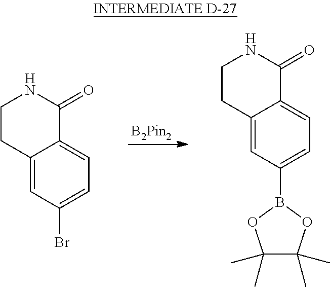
[B2Pin2].C12=CC(Br)=CC=C1C(=O)NCC2.C12=CC(B3OC(C)(C)C(C)(C)O3)=CC=C1C(=O)NCC2
